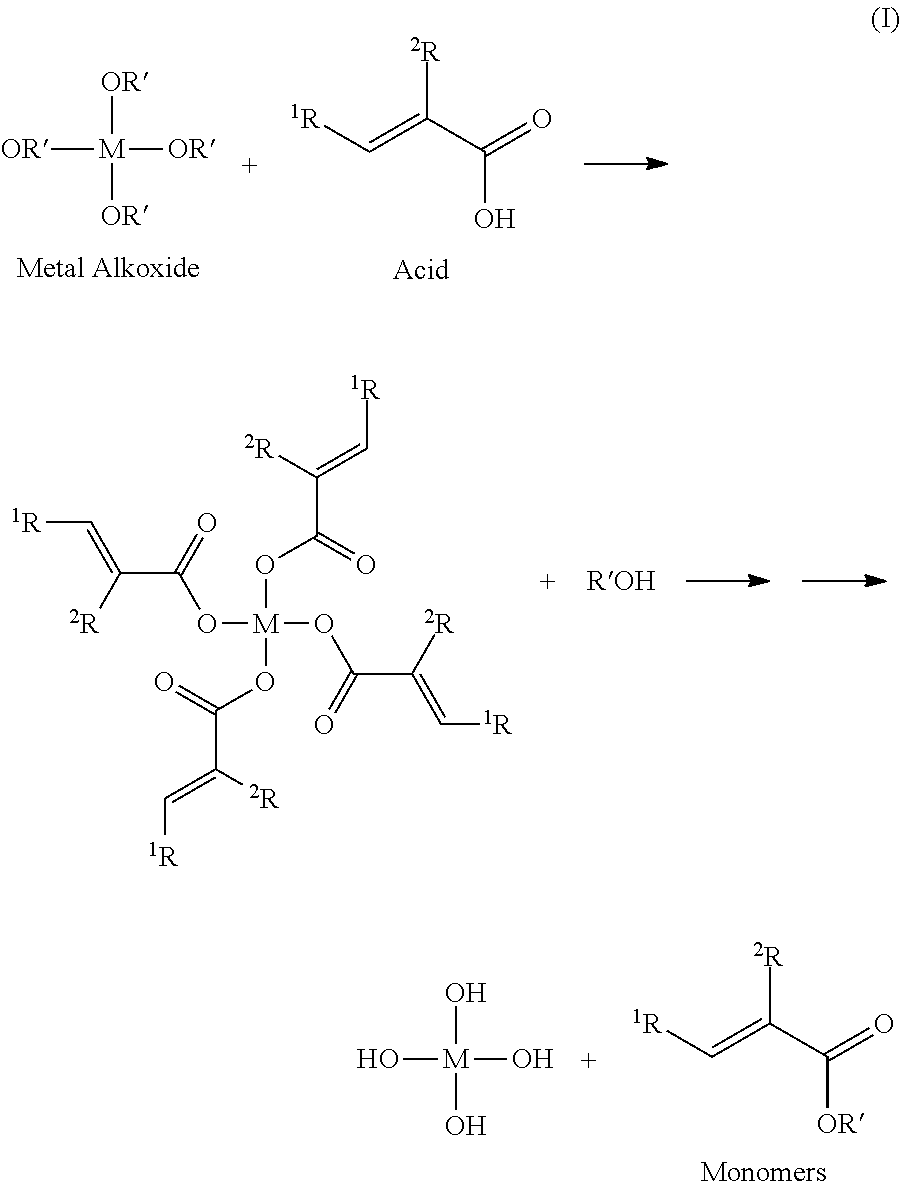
[OR][M]([OR])([OR])[OR].[2R]C(C(=O)O)=C[1R].O([M](OC(C([2R])=C[1R])=O)(OC(C([2R])=C[1R])=O)OC(C(=C[1R])[2R])=O)C(C(=C[1R])[2R])=O.[2R]C(C(=O)[OR])=C[1R].O[M](O)(O)O
